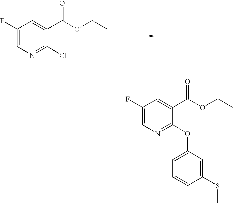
C1(F)=CN=C(OC2=CC=CC(SC)=C2)C(C(OCC)=O)=C1.C1(F)=CN=C(Cl)C(C(OCC)=O)=C1
